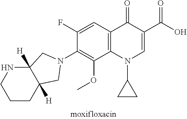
C1CC2([H])C([H])(NC1)CN(C1=C(OC)C3=C(C=C1F)C(=O)C(C(O)=O)=CN3C1CC1)C2
